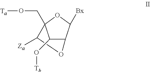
C12C([Bx])OC(CO[Ta])(C([Za])O1)C2O[Tb]
